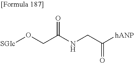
[SGIc]OCC(NCC([hANP])=O)=O
